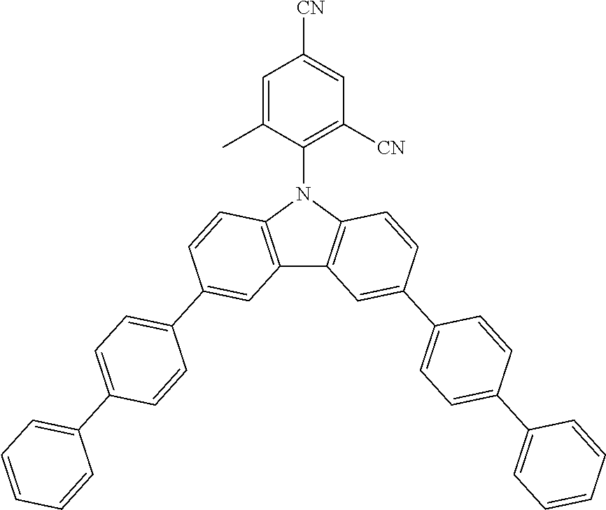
C12=C(N(C3=C([CN])C=C([CN])C=C3C)C3=C1C=C(C1=CC=C(C4=CC=CC=C4)C=C1)C=C3)C=CC(C1=CC=C(C3=CC=CC=C3)C=C1)=C2
